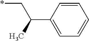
C(C(C1=CC=CC=C1)C)*
